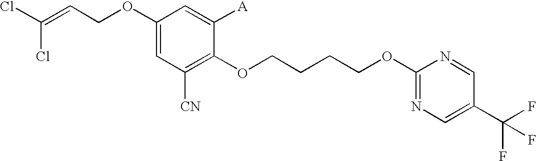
C1(OCC=C(Cl)Cl)=CC([CN])=C(OCCCCOC2=NC=C(C(F)(F)F)C=N2)C([A])=C1
